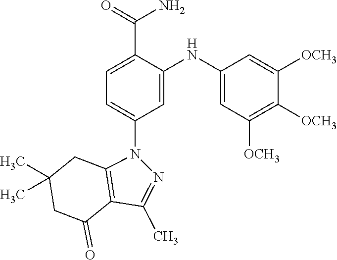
C1(NC2=CC(N3C4=C(C(C)=N3)C(=O)CC(C)(C)C4)=CC=C2C(=O)N)=CC([OCH3])=C([OCH3])C([OCH3])=C1
